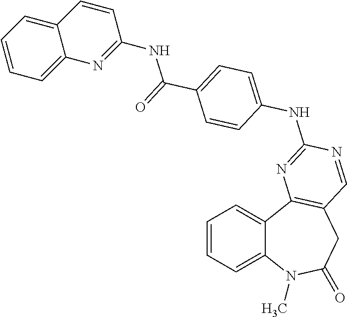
C1=CC=C2C(=C1)C1=C(CC(=O)N2C)C=NC(NC2=CC=C(C(=O)NC3=NC4=CC=CC=C4C=C3)C=C2)=N1
